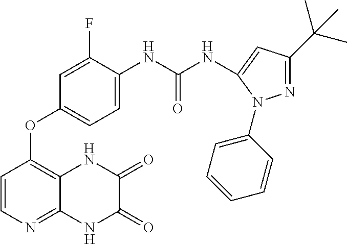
C1=CN=C2C(=C1OC1=CC=C(NC(=O)NC3=CC(C(C)(C)C)=NN3C3=CC=CC=C3)C(F)=C1)NC(=O)C(=O)N2
